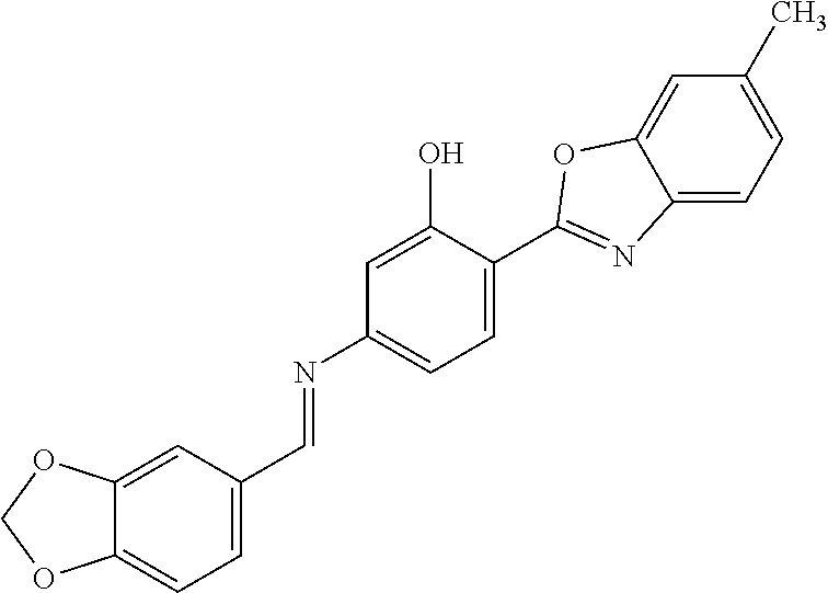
C12=CC(C=NC3=CC=C(C4=NC5=CC=C(C)C=C5O4)C(O)=C3)=CC=C1OCO2
